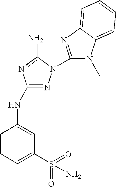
N1=C(NC2=CC(S(=O)(=O)N)=CC=C2)N=C(N)N1C1=NC2=CC=CC=C2N1C
